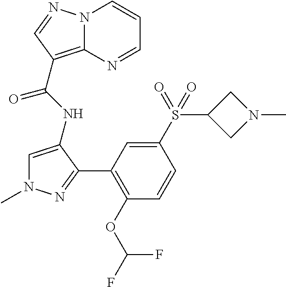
N12C(=C(C(NC3=CN(C)N=C3C3=C(OC(F)F)C=CC(S(C4CN(C)C4)(=O)=O)=C3)=O)C=N1)N=CC=C2
